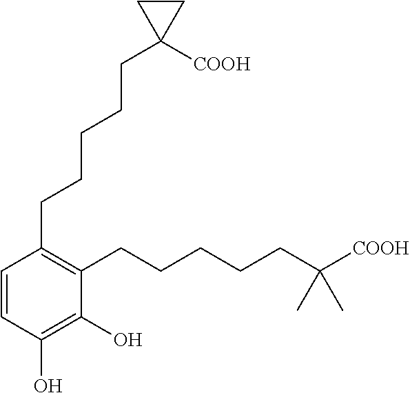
C1=CC(O)=C(O)C(CCCCCC([COOH])(C)C)=C1CCCCCC1([COOH])CC1
